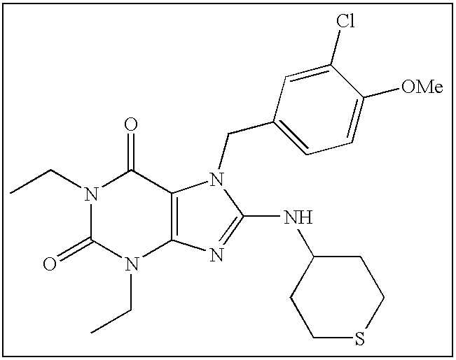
C(N1C(=O)N(CC)C2=C(C1=O)N(CC1=CC=C([OMe])C(Cl)=C1)C(NC1CCSCC1)=N2)C
